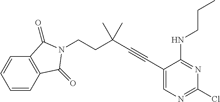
C1(C#CC(CCN2C(=O)C3=C(C=CC=C3)C2=O)(C)C)=CN=C(Cl)N=C1NCCC
